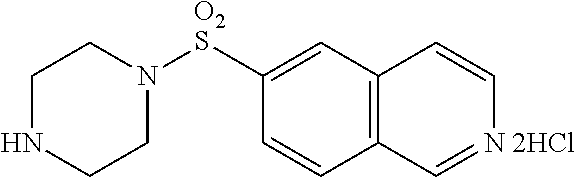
C12=C(C=C([O2S]N3CCNCC3)C=C1)C=C[N 2HCl]=C2
